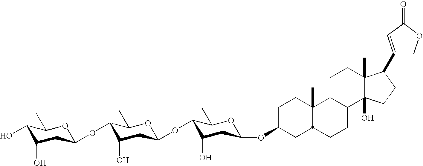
C1(O)C(O)CC(OC2C(O)CC(OC3C(O)CC(OC4CC5C(C)(CC4)C4C(CC5)C5(O)C(C)(CC4)C(C4=CC(=O)OC4)CC5)OC3C)OC2C)OC1C
